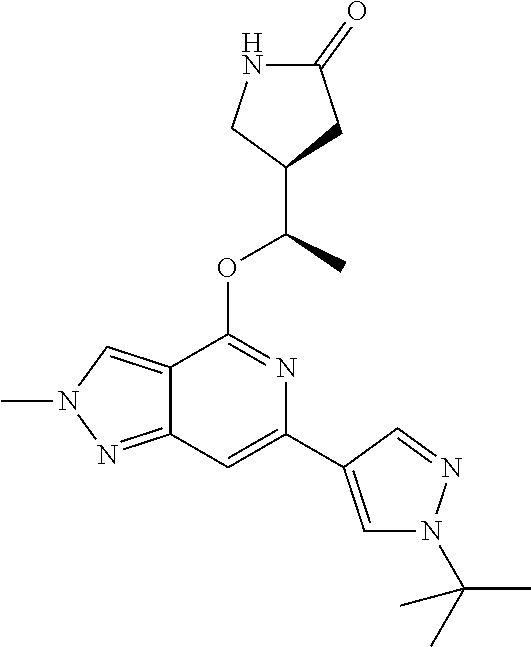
C12=NN(C)C=C1C(OC(C)C1CC(=O)NC1)=NC(C1=CN(C(C)(C)C)N=C1)=C2
